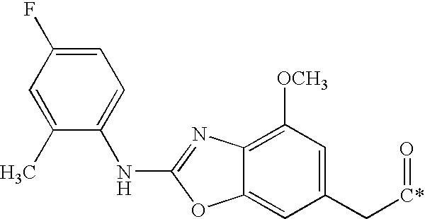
C1(C)=CC(F)=CC=C1NC1=NC2=C([OCH3])C=C(C[C*]=O)C=C2O1
